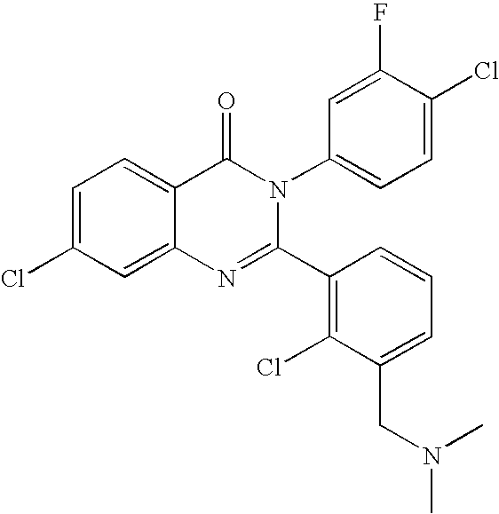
C1=C(Cl)C=C2C(=C1)C(=O)N(C1=CC=C(Cl)C(F)=C1)C(C1=C(Cl)C(CN(C)C)=CC=C1)=N2
